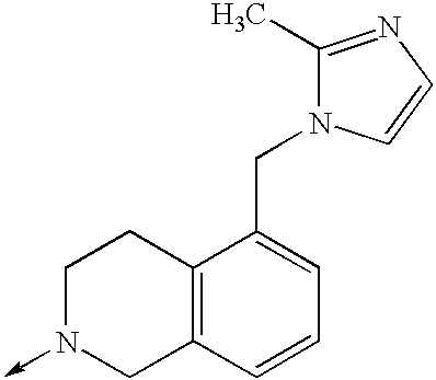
C1N(->C)CC2=C(C1)C(CN1C(C)=NC=C1)=CC=C2
